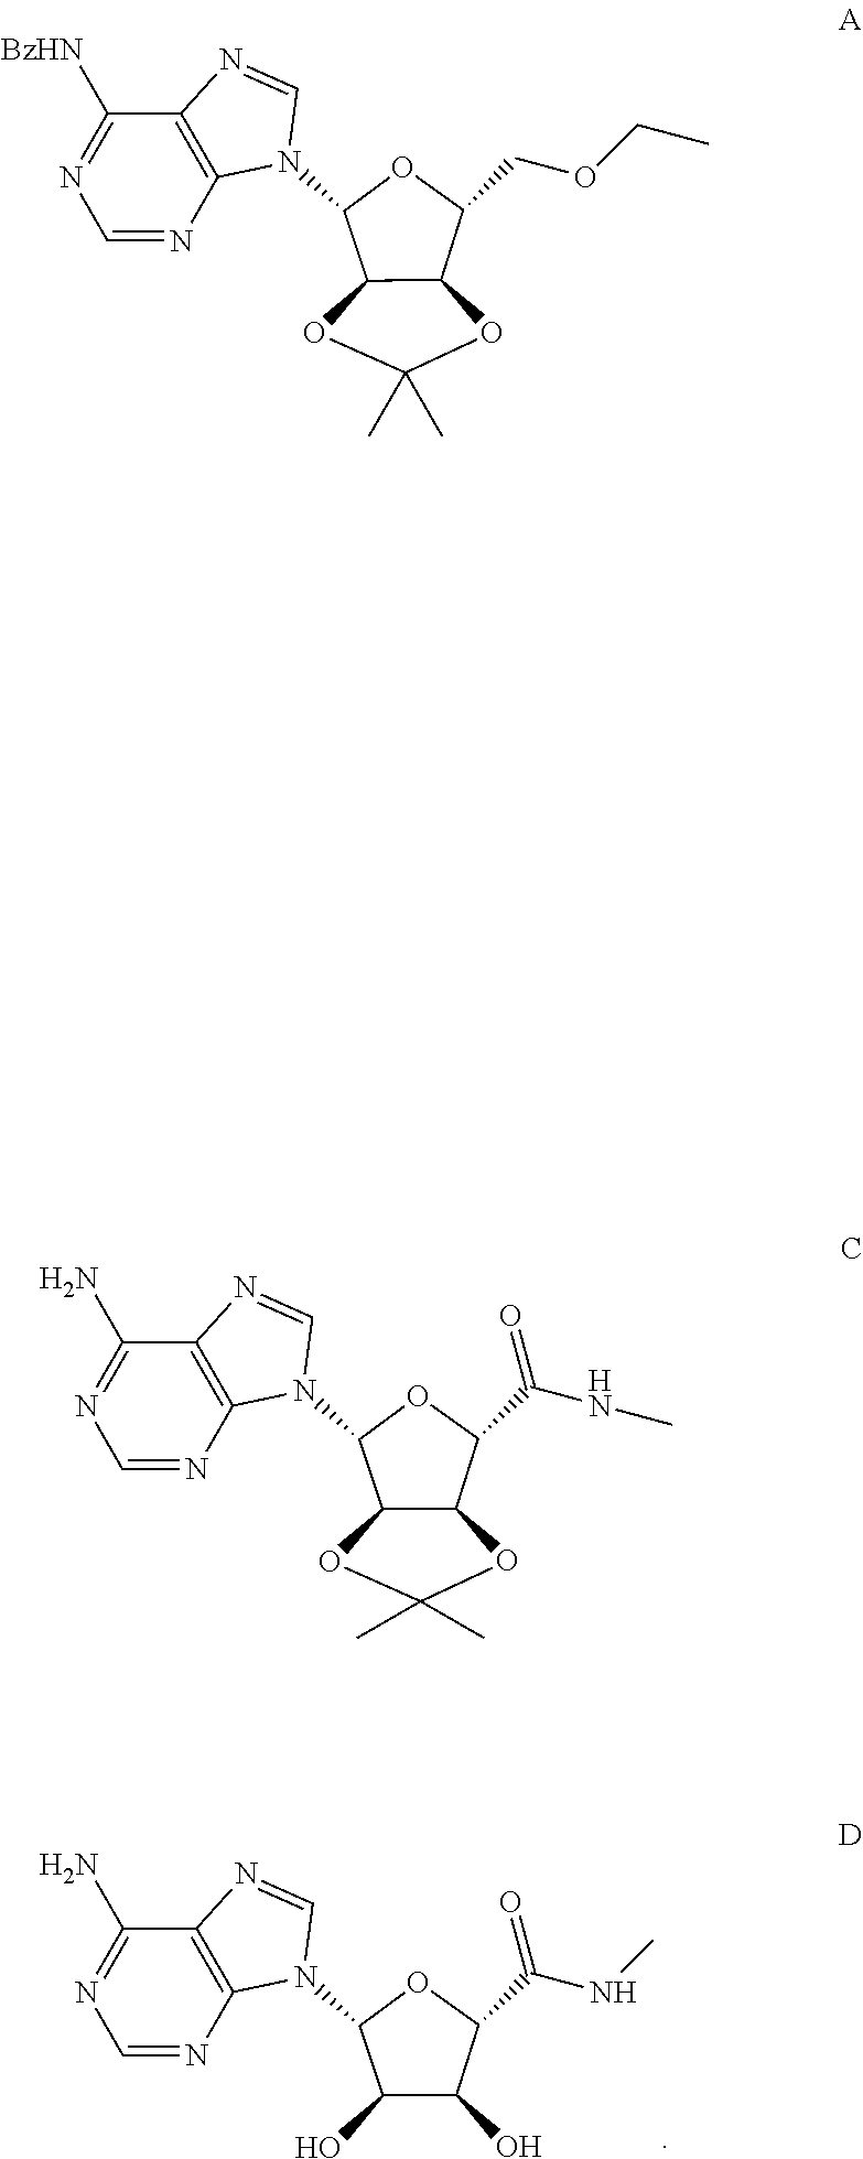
C1([BzHN])=NC=NC2=C1N=CN2C1C2C(C(COCC)O1)OC(C)(C)O2.C1(N)=NC=NC2=C1N=CN2C1C2C(C(C(NC)=O)O1)OC(C)(C)O2.C1(N)=NC=NC2=C1N=CN2C1C(O)C(O)C(C(NC)=O)O1
